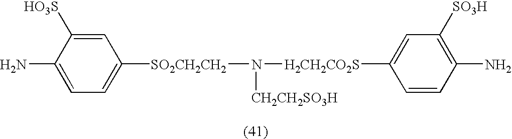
N([CH2CH2SO3H])([H2CH2CO2S]C1=CC([SO3H])=C(N)C=C1)[SO2CH2CH2]C1=CC=C(N)C([HO3S])=C1
